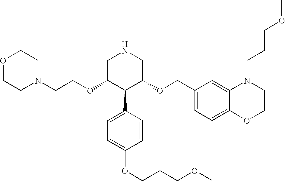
C(OC1C(C2=CC=C(OCCCOC)C=C2)C(OCC2=CC=C3C(=C2)N(CCCOC)CCO3)CNC1)CN1CCOCC1
